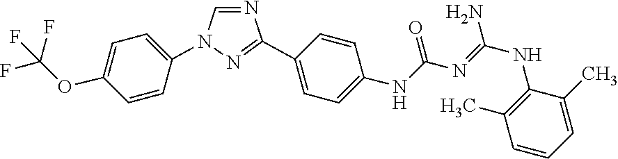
C1=NC(C2=CC=C(NC(N=C(NC3=C(C)C=CC=C3C)N)=O)C=C2)=NN1C1=CC=C(OC(F)(F)F)C=C1
